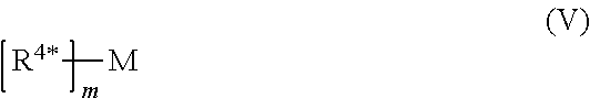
[R4*][M]
